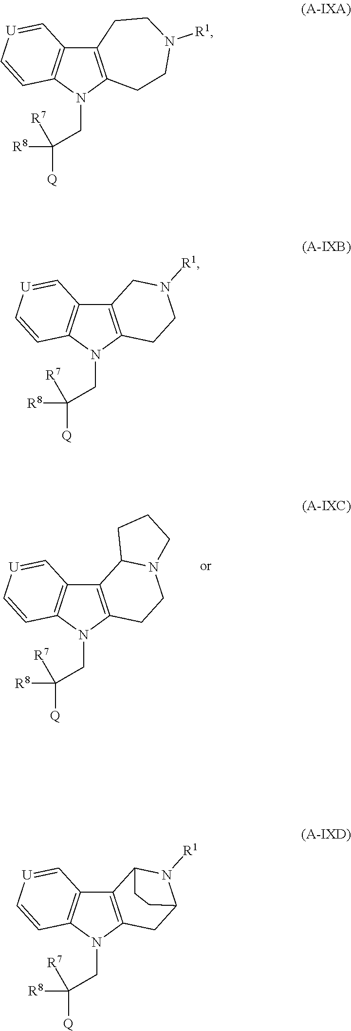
C12=C(N(CC([Q])([R8])[R7])C3=C1C=[U]C=C3)CCN1C2CCC1.C12=C(N(CC([Q])([R8])[R7])C3=C1C=[U]C=C3)CCN([R1])CC2.C12=C(N(CC([Q])([R8])[R7])C3=C1C=[U]C=C3)CCN([R1])C2.C12=C(N(CC([Q])([R8])[R7])C3=C1C=[U]C=C3)CC1N([R1])C2CC1
